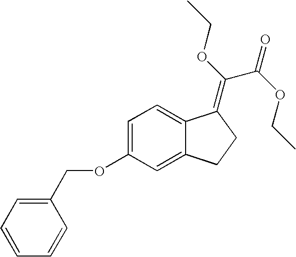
O(C1=CC=C2C(=C1)CCC2=C(OCC)C(OCC)=O)CC1=CC=CC=C1
